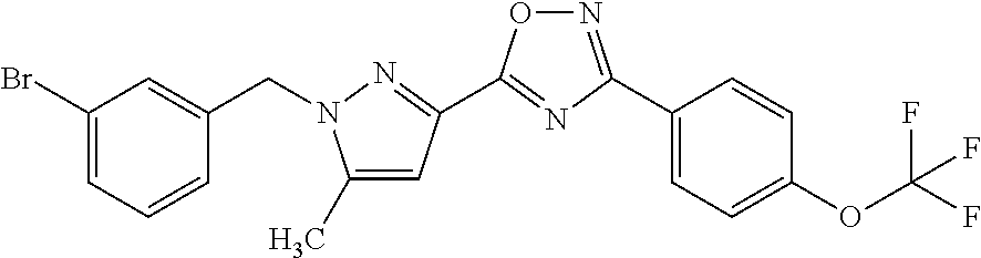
C1(Br)=CC=CC(CN2C(C)=CC(C3=NC(C4=CC=C(OC(F)(F)F)C=C4)=NO3)=N2)=C1
